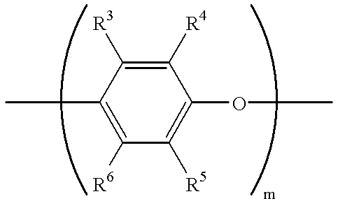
C1(C)=C([R6])C([R5])=C(OC)C([R4])=C1[R3]
